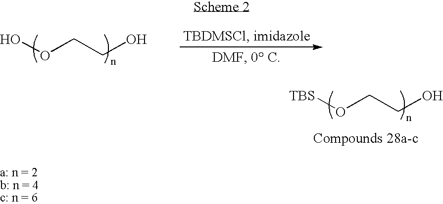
OOCCO.[TBS]OCCO
